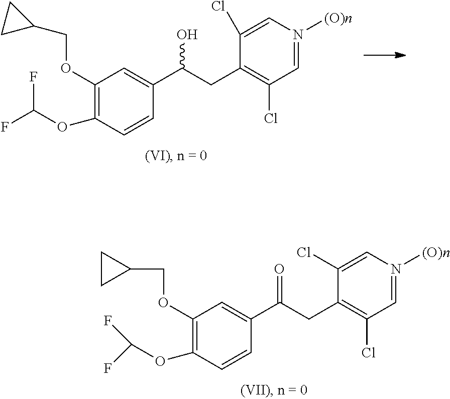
C1(OCC2CC2)=C(OC(F)F)C=CC(C(CC2=C(Cl)C=N([(O)n])C=C2Cl)=O)=C1.C1(OCC2CC2)=C(OC(F)F)C=CC(C(CC2=C(Cl)C=N([(O)n])C=C2Cl)O)=C1
